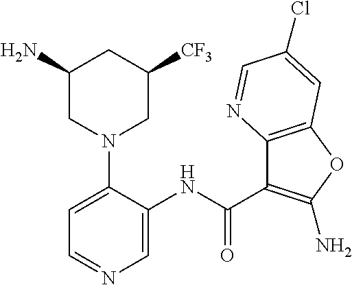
C1(N)CN(C2=CC=NC=C2NC(=O)C2=C(N)OC3=C2N=CC(Cl)=C3)CC([CF3])C1
